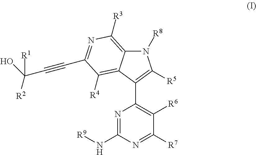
N1([R8])C2=C([R3])N=C(C#CC(O)([R2])[R1])C([R4])=C2C(C2=C([R6])C([R7])=NC(N[R9])=N2)=C1[R5]
